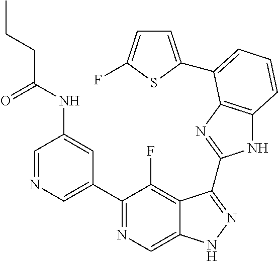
C1=NC=C(C2=NC=C3C(=C2F)C(C2=NC4=C(N2)C=CC=C4C2=CC=C(F)S2)=NN3)C=C1NC(CCC)=O
